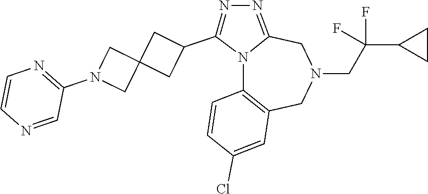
N12C3=C(CN(CC(C4CC4)(F)F)CC1=NN=C2C1CC2(C1)CN(C1=NC=CN=C1)C2)C=C(Cl)C=C3
